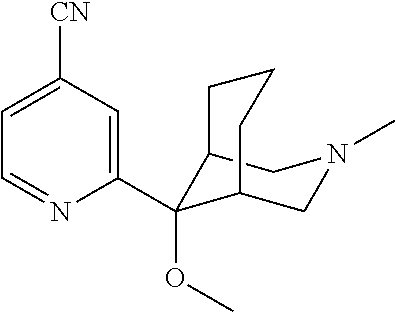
C12C(OC)(C3=CC([CN])=CC=N3)C(CN(C)C1)CCC2
